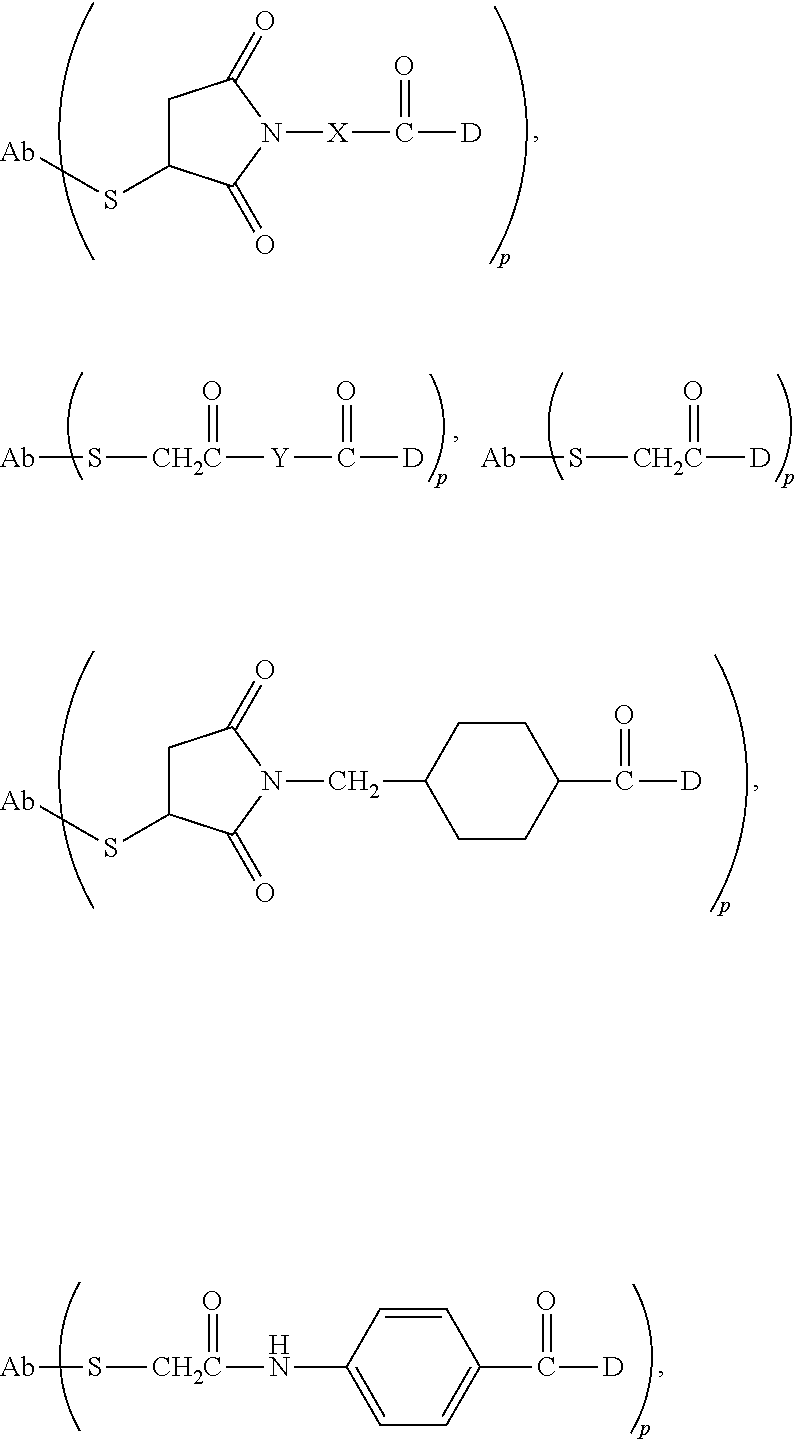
C1C(S[Ab])C(=O)N([X]C([D])=O)C1=O.[CH2C]([Y]C([D])=O)(S[Ab])=O.[CH2C]([D])(S[Ab])=O.C1C(S[Ab])C(=O)N(CC2CCC(C([D])=O)CC2)C1=O.N(C1=CC=C(C([D])=O)C=C1)[CH2C](S[Ab])=O
